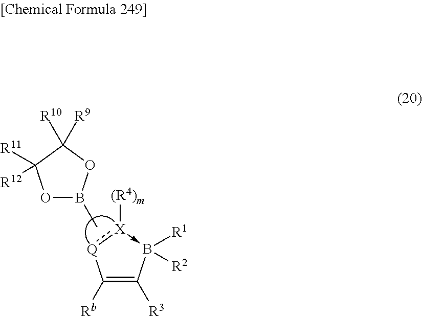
C1([Rb])=C([R3])B([R2])([R1])-[X]([(R4)m]):[Q]1.CB1OC([R11])([R12])C([R9])([R10])O1
